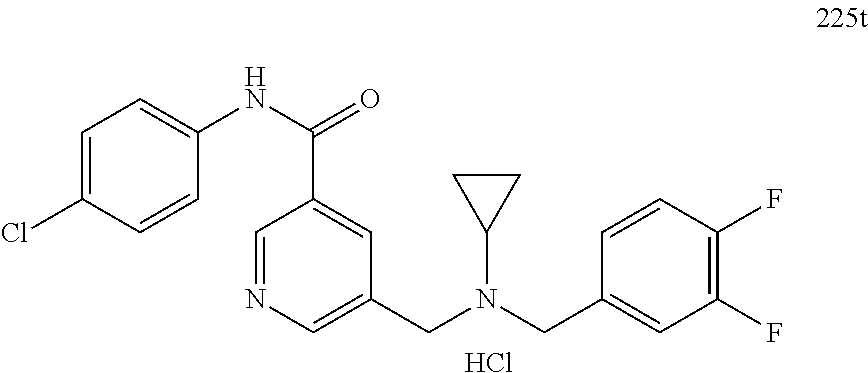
C1=C(Cl)C=CC(NC(=O)C2=CC(CN(CC3=CC(F)=C(F)C=C3)C3CC3)=CN=C2)=C1.Cl
